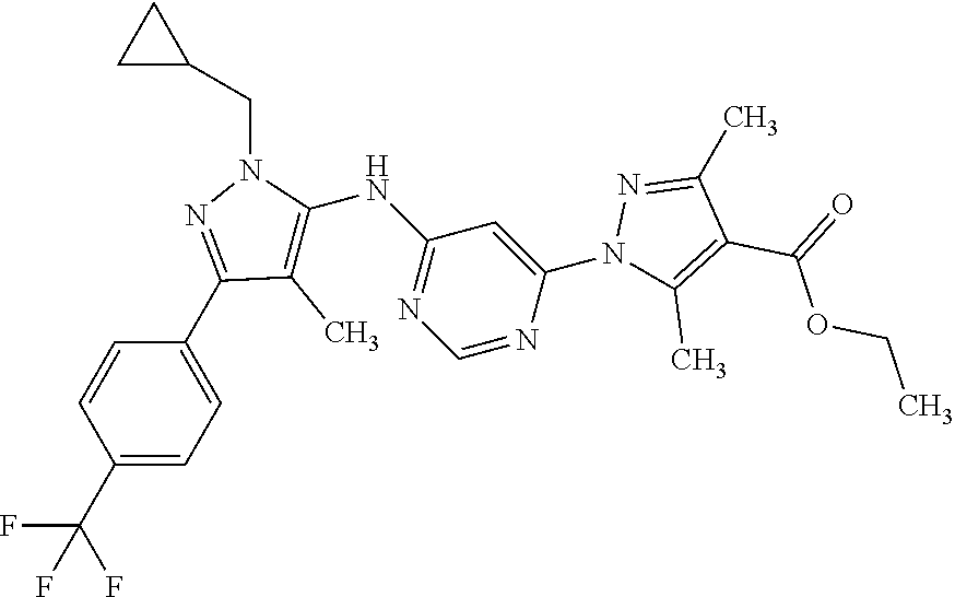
C1=CC(C(F)(F)F)=CC=C1C1=NN(CC2CC2)C(NC2=NC=NC(N3C(C)=C(C(=O)OCC)C(C)=N3)=C2)=C1C
